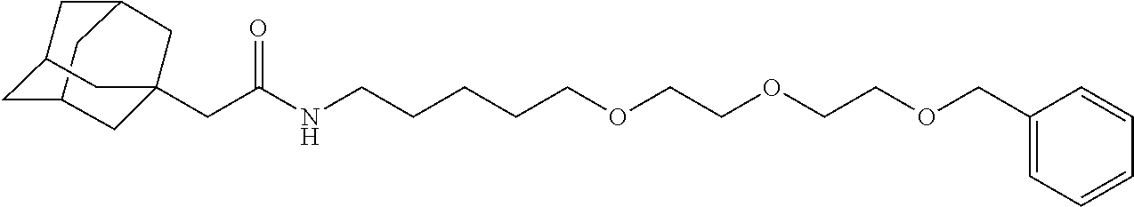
C12CC3CC(C1)CC(CC(NCCCCCOCCOCCOCC1=CC=CC=C1)=O)(C3)C2
